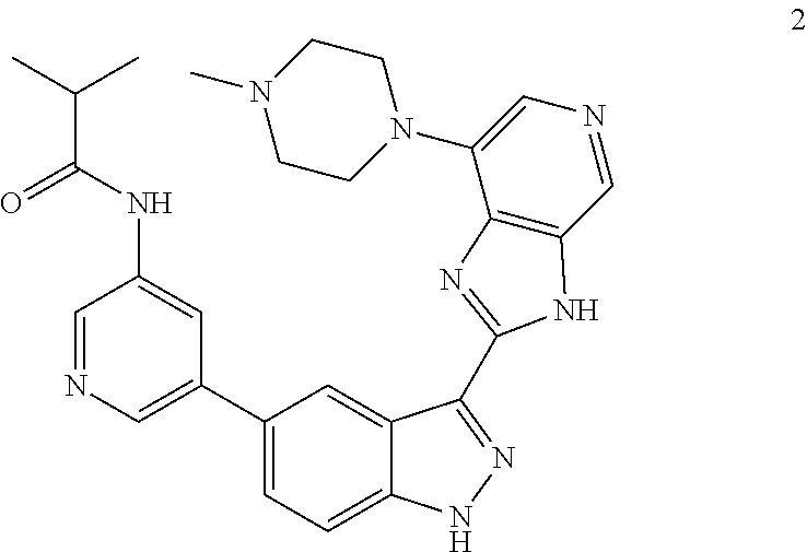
C1(C2=CN=CC(NC(C(C)C)=O)=C2)=CC=C2C(=C1)C(C1=NC3=C(C=NC=C3N3CCN(C)CC3)N1)=NN2
